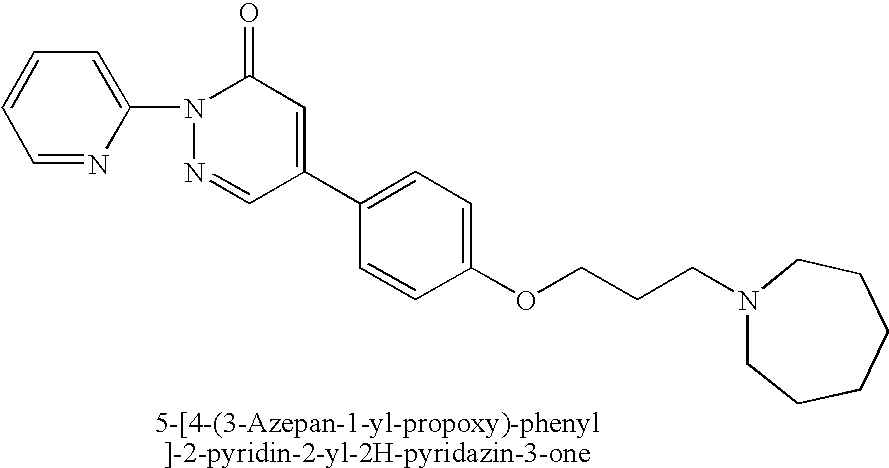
C1(C2=CC(=O)N(C3=CC=CC=N3)N=C2)=CC=C(OCCCN2CCCCCC2)C=C1
